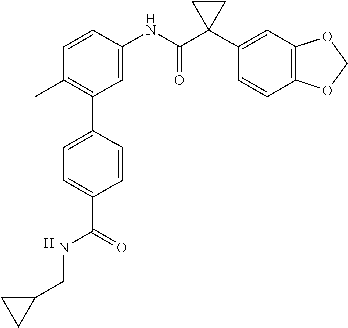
C1=CC(NC(C2(C3=CC4=C(C=C3)OCO4)CC2)=O)=CC(C2=CC=C(C(NCC3CC3)=O)C=C2)=C1C.[H]
